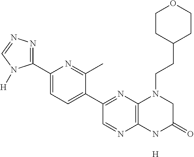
[H].C1(C2=NN=CN2[H])=CC=C(C2=NC3=C(N=C2)NC(=O)CN3CCC2CCOCC2)C(C)=N1
